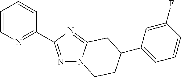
C1=CN=C(C2=NN3C(=N2)CC(C2=CC=CC(F)=C2)CC3)C=C1
